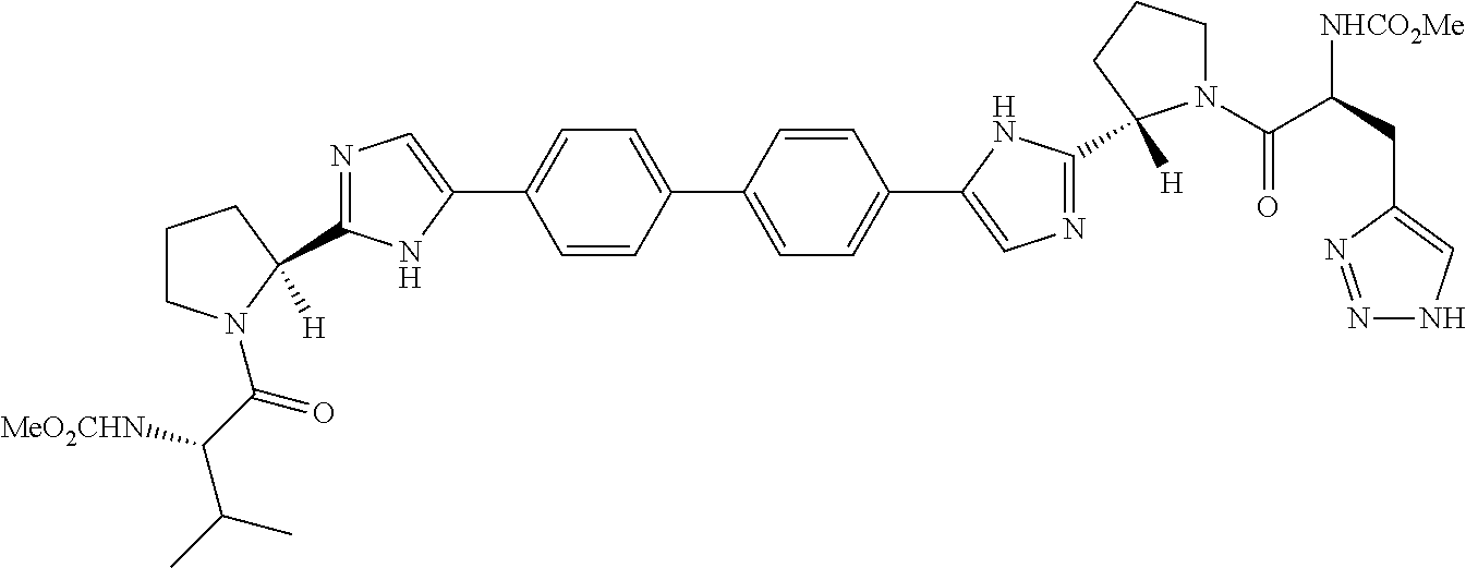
N1=C(C2([H])N(C(C(C(C)C)[MeO2CHN])=O)CCC2)NC(C2=CC=C(C3=CC=C(C4=CN=C(C5([H])N(C(C([NHCO2Me])CC6=CNN=N6)=O)CCC5)N4)C=C3)C=C2)=C1
